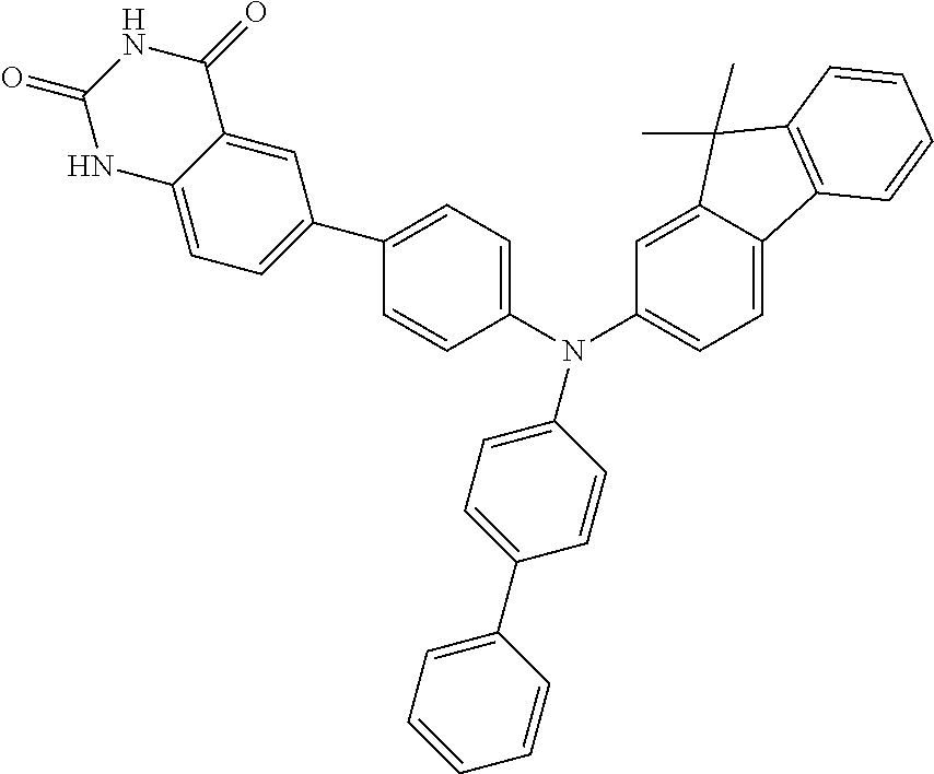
C1=CC(N(C2=CC=C3C(=C2)C(C)(C)C2=C3C=CC=C2)C2=CC=C(C3=CC=CC=C3)C=C2)=CC=C1C1=CC=C2NC(=O)NC(=O)C2=C1
